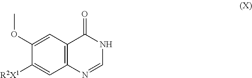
C1=NC2=C(C(=O)N1)C=C(OC)C([R2X1])=C2
